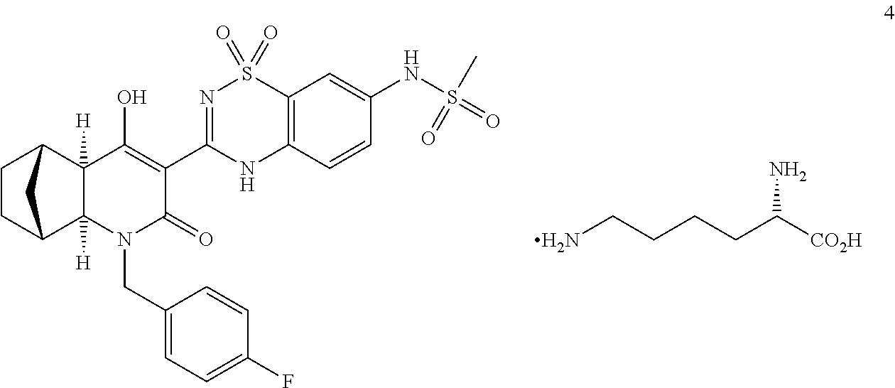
C12=C(C=CC(NS(=O)(C)=O)=C1)NC(C1=C(O)C3([H])C4CCC(C3([H])N(CC3=CC=C(F)C=C3)C1=O)C4)=NS2(=O)=O.NCCCCC([CO2H])N
